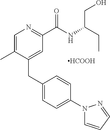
C1=C(C)C(CC2=CC=C(N3C=CC=N3)C=C2)=CC(C(NC(CO)CC)=O)=N1.[HCOOH]
